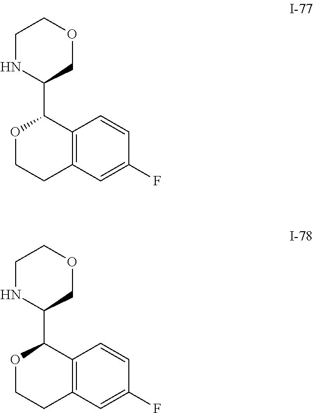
C12=C(C=C(F)C=C1)CCOC2C1COCCN1.C12=C(C=C(F)C=C1)CCOC2C1COCCN1
